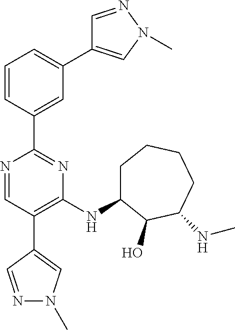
N1=CC(C2=CN(C)N=C2)=C(NC2CCCCC(NC)C2O)N=C1C1=CC(C2=CN(C)N=C2)=CC=C1
